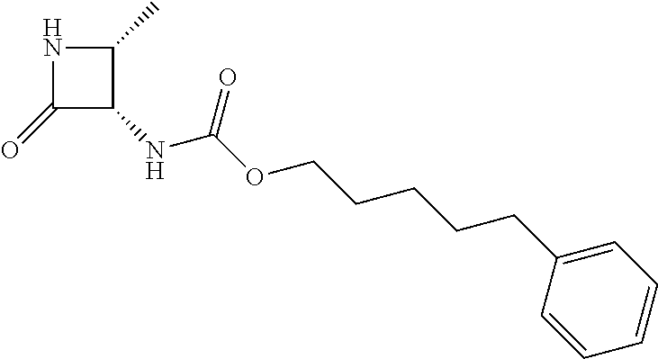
C1(=O)C(NC(OCCCCCC2=CC=CC=C2)=O)C(C)N1
